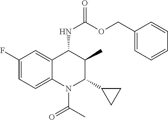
C1(F)=CC=C2C(=C1)C(NC(OCC1=CC=CC=C1)=O)C(C)C(C1CC1)N2C(C)=O
